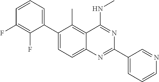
C1(C2=CC=CC(F)=C2F)=CC=C2C(=C1C)C(NC)=NC(C1=CC=CN=C1)=N2
